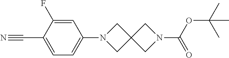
C1=C(F)C(C#N)=CC=C1N1CC2(C1)CN(C(=O)OC(C)(C)C)C2
